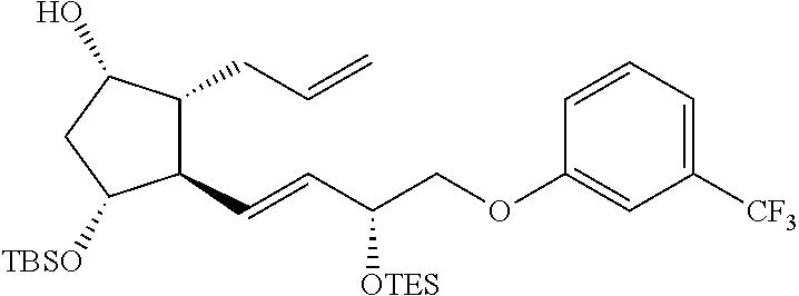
C(=CC(COC1=CC([CF3])=CC=C1)[OTES])C1C(CC=C)C(O)CC1[TBSO]
